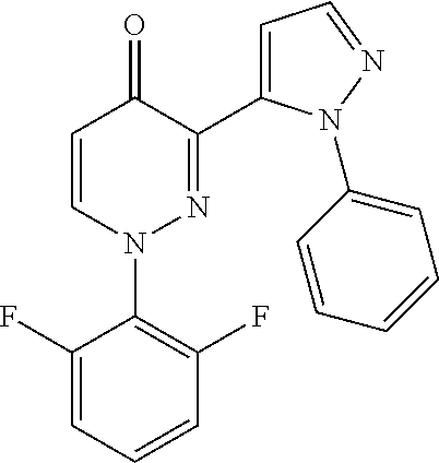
C1=CN(C2=C(F)C=CC=C2F)N=C(C2=CC=NN2C2=CC=CC=C2)C1=O
